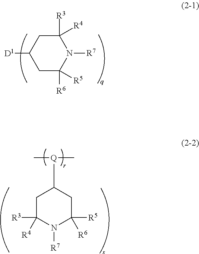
C1C([R3])([R4])N([R7])C([R5])([R6])CC1[Q](C)C.C1C([R5])([R6])N([R7])C([R3])([R4])CC1[D1]
